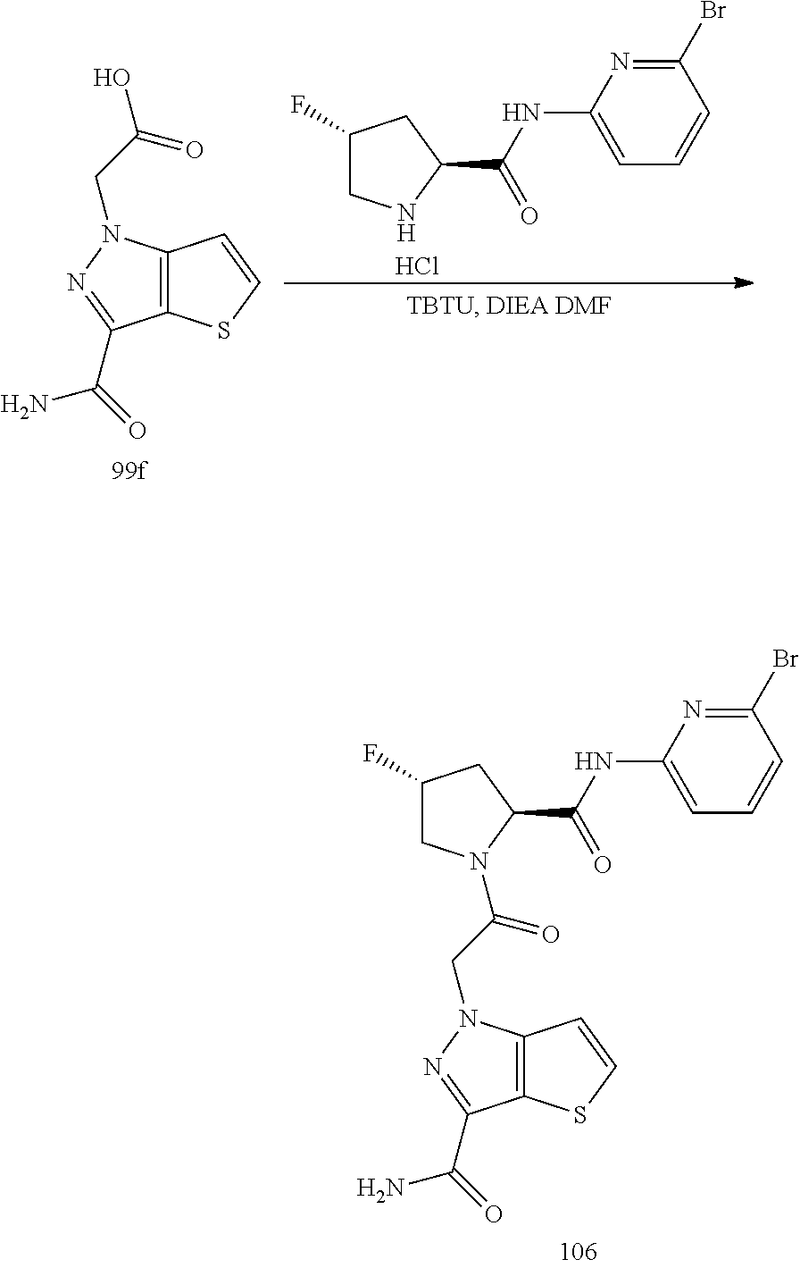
C1(F)CNC(C(NC2=CC=CC(Br)=N2)=O)C1.Cl.C12=C(SC=C1)C(C(=O)N)=NN2CC(O)=O.C12=C(SC=C1)C(C(=O)N)=NN2CC(=O)N1CC(F)CC1C(NC1=CC=CC(Br)=N1)=O
